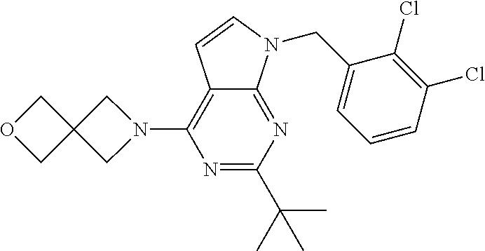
N1=C(C(C)(C)C)N=C2C(=C1N1CC3(C1)COC3)C=CN2CC1=CC=CC(Cl)=C1Cl
